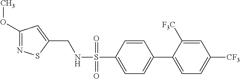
S(C1=CC=C(C2=CC=C([CF3])C=C2[F3C])C=C1)(=O)(=O)NCC1=CC(OC)=NS1
